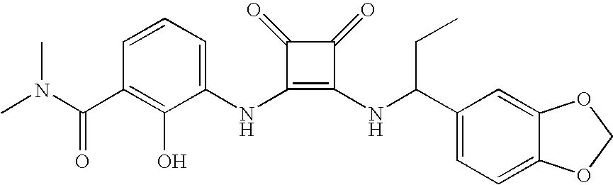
CN(C(C1=C(O)C(NC2=C(NC(C3=CC=C4C(=C3)OCO4)CC)C(=O)C2=O)=CC=C1)=O)C
